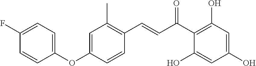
C(C(C1=C(O)C=C(O)C=C1O)=O)=CC1=C(C)C=C(OC2=CC=C(F)C=C2)C=C1
